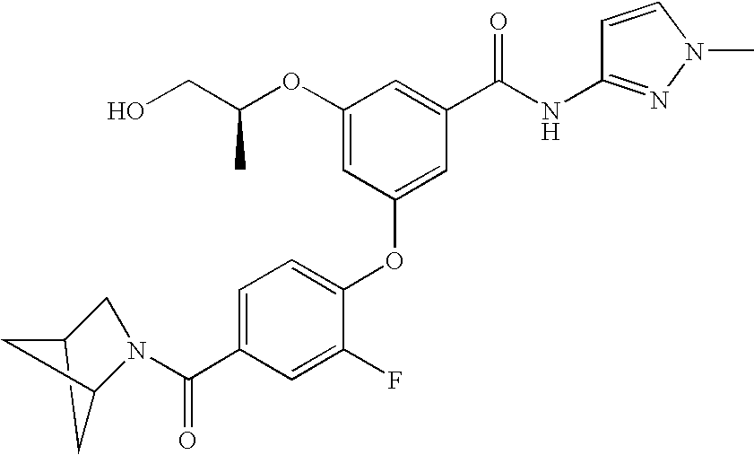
O(C1=CC(OC2=CC=C(C(=O)N3C4CC(C3)C4)C=C2F)=CC(C(NC2=NN(C)C=C2)=O)=C1)C(CO)C
